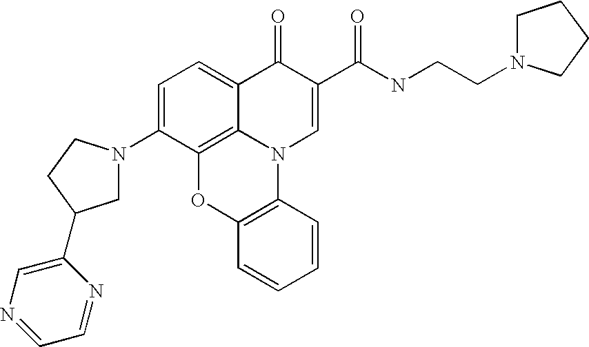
C1=C(N2CC(C3=CN=CC=N3)CC2)C2=C3C(=C1)C(=O)C(C(NCCN1CCCC1)=O)=CN3C1=C(O2)C=CC=C1
